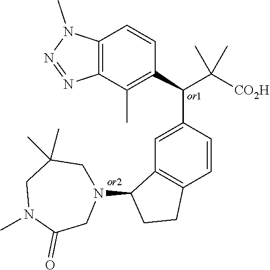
C12=C(C(C)=C(C(C([CO2H])(C)C)C3=CC4=C(C=C3)CCC4N3CC(C)(C)CN(C)C(=O)C3)C=C1)N=NN2C
